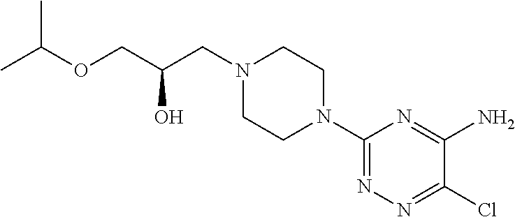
ClC1=NN=C(N2CCN(CC(COC(C)C)O)CC2)N=C1N
